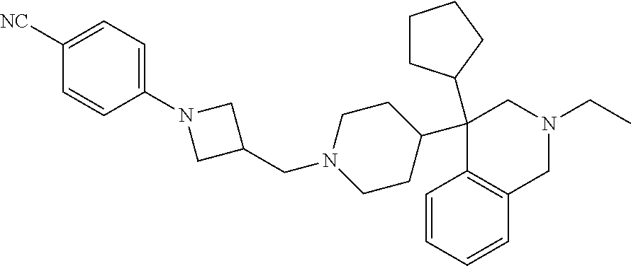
C1(C2(C3CCCC3)C3=C(C=CC=C3)CN(CC)C2)CCN(CC2CN(C3=CC=C([NC])C=C3)C2)CC1
